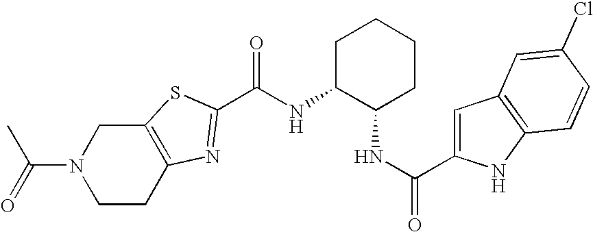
C(N1CCC2=C(C1)SC(C(NC1C(NC(=O)C3=CC4=C(N3)C=CC(Cl)=C4)CCCC1)=O)=N2)(=O)C
